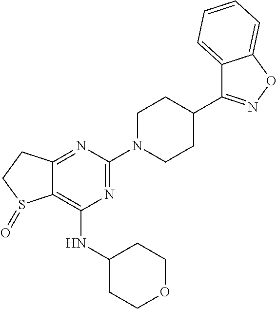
C12=NC(N3CCC(C4=NOC5=CC=CC=C45)CC3)=NC(NC3CCOCC3)=C1S(=O)CC2
